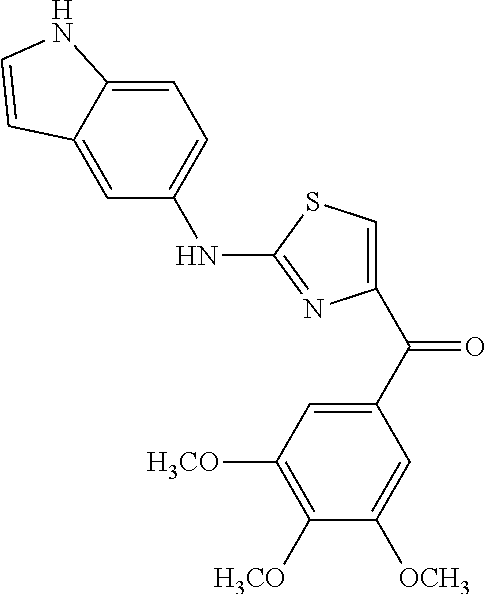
C1(C(C2=CC([H3CO])=C([H3CO])C([OCH3])=C2)=O)=CSC(NC2=CC=C3C(=C2)C=CN3)=N1
